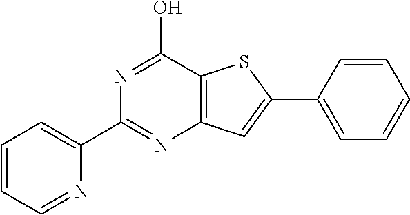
C12=C(C(O)=NC(C3=CC=CC=N3)=N1)SC(C1=CC=CC=C1)=C2
